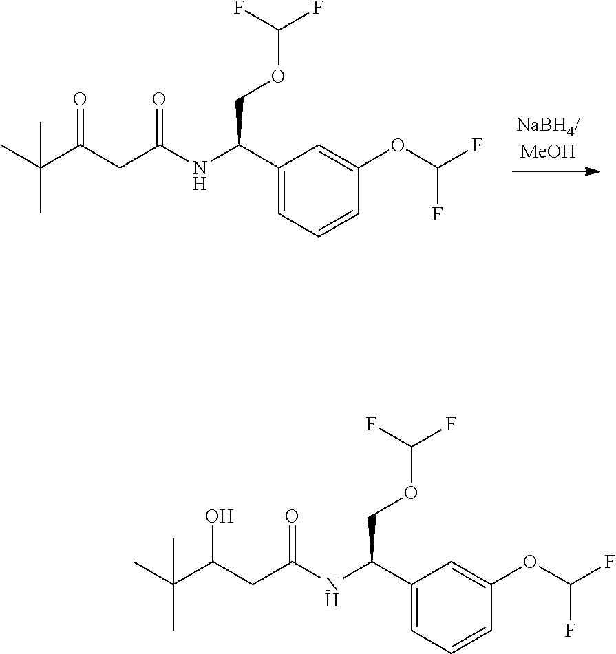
C1(C(NC(CC(C(C)(C)C)=O)=O)COC(F)F)=CC=CC(OC(F)F)=C1.C1(C(NC(CC(C(C)(C)C)O)=O)COC(F)F)=CC=CC(OC(F)F)=C1
